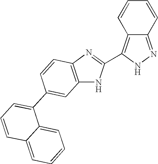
C1=CC2=C(C3=NC4=C(N3)C=C(C3=CC=CC5=CC=CC=C35)C=C4)NN=C2C=C1
